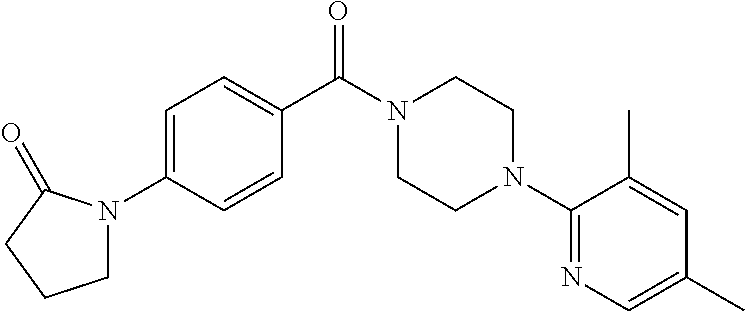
C1=C(N2CCCC2=O)C=CC(C(N2CCN(C3=NC=C(C)C=C3C)CC2)=O)=C1
